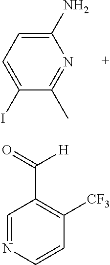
C1(N)=CC=C(I)C(C)=N1.C1=NC=CC([CF3])=C1C(=O)[H]
